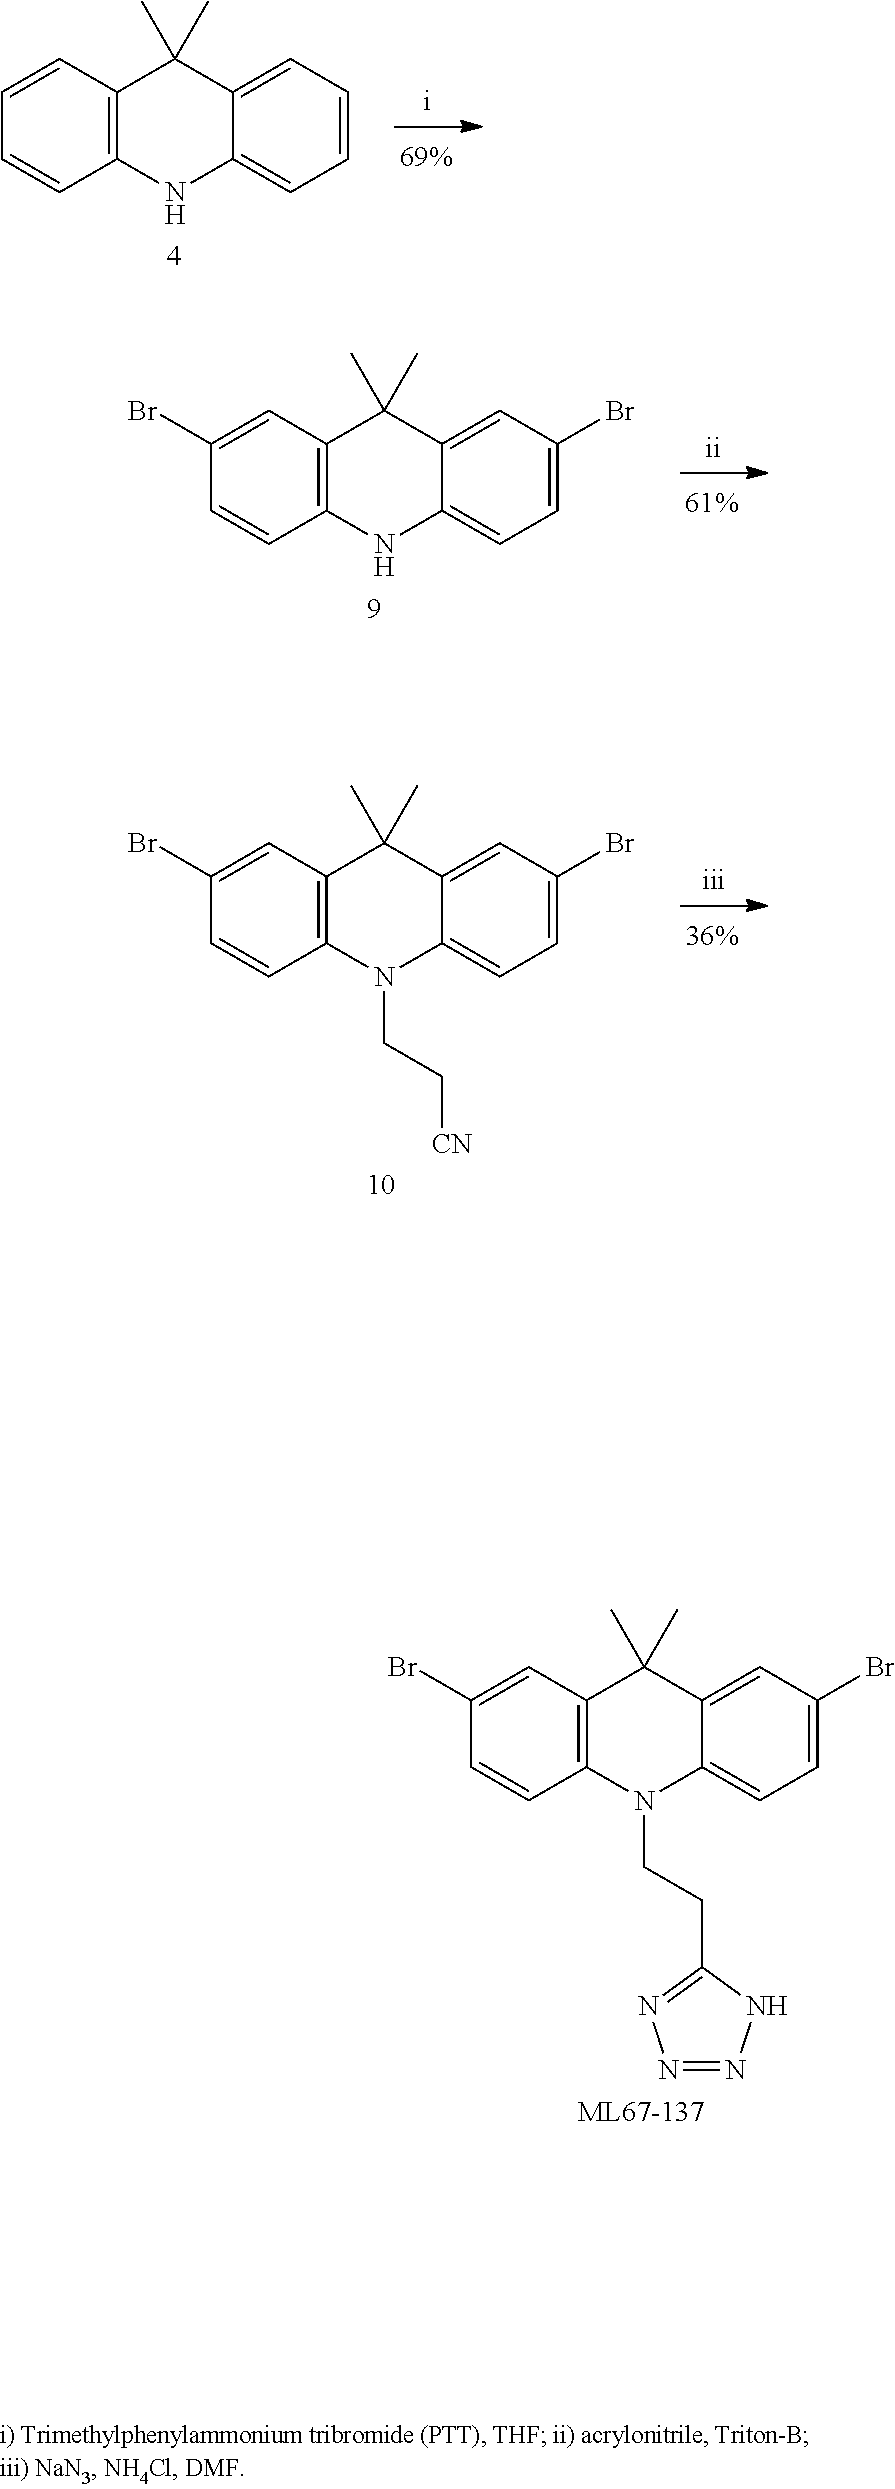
C1=C(Br)C=CC2=C1C(C)(C)C1=CC(Br)=CC=C1N2.C1=CC=CC2=C1C(C)(C)C1=CC=CC=C1N2.C1=C(Br)C=CC2=C1C(C)(C)C1=CC(Br)=CC=C1N2CC[CN].C1=C(Br)C=CC2=C1C(C)(C)C1=CC(Br)=CC=C1N2CCC1=NN=NN1
